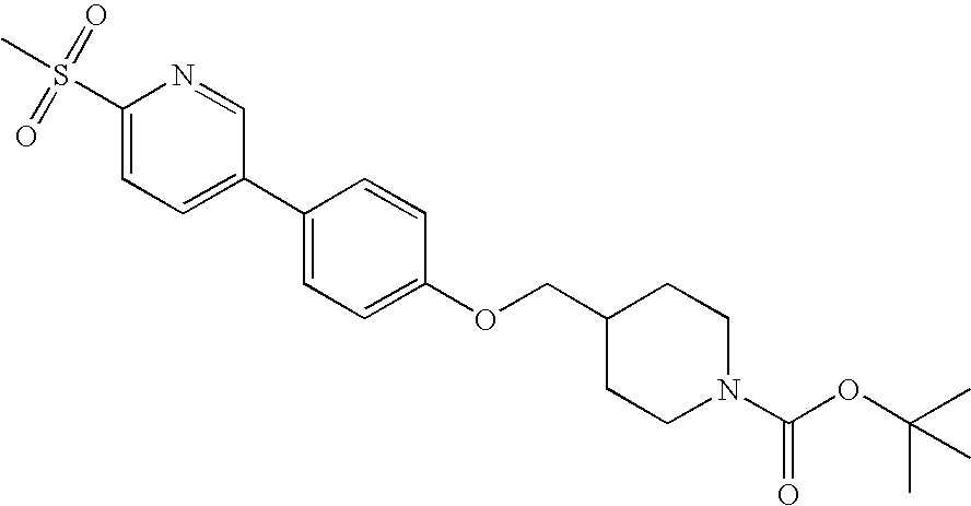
S(C1=CC=C(C2=CC=C(OCC3CCN(C(=O)OC(C)(C)C)CC3)C=C2)C=N1)(C)(=O)=O
